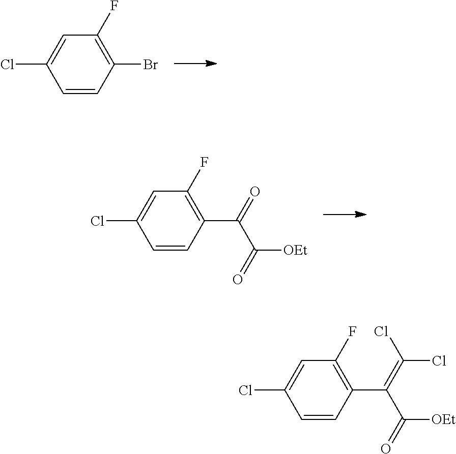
C1=CC(C(=O)C(=O)[OEt])=C(F)C=C1Cl.C1=CC(C(=C(Cl)Cl)C(=O)[OEt])=C(F)C=C1Cl.C1=CC(Br)=C(F)C=C1Cl
